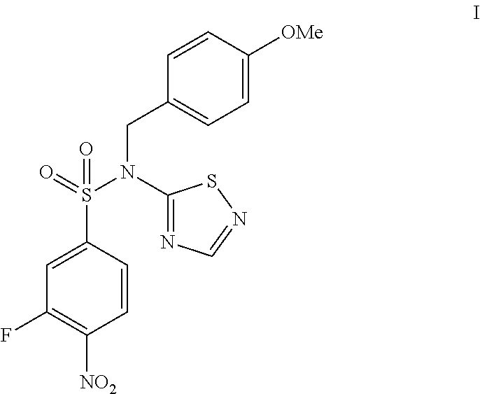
C1=C([OMe])C=CC(CN(S(C2=CC(F)=C([NO2])C=C2)(=O)=O)C2=NC=NS2)=C1
